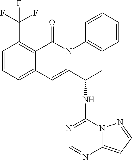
C1=CC=C2C(=C1C(F)(F)F)C(=O)N(C1=CC=CC=C1)C(C(C)NC1=NC=NC3=CC=NN13)=C2
